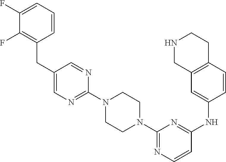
C1(N2CCN(C3=NC=CC(NC4=CC5=C(C=C4)CCNC5)=N3)CC2)=NC=C(CC2=C(F)C(F)=CC=C2)C=N1
